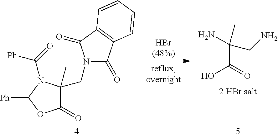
C(C(=O)O)(N)(CN)C.C1(=O)C(CN2C(=O)C3=C(C2=O)C=CC=C3)(C)N(C(=O)[Ph])C([Ph])O1
